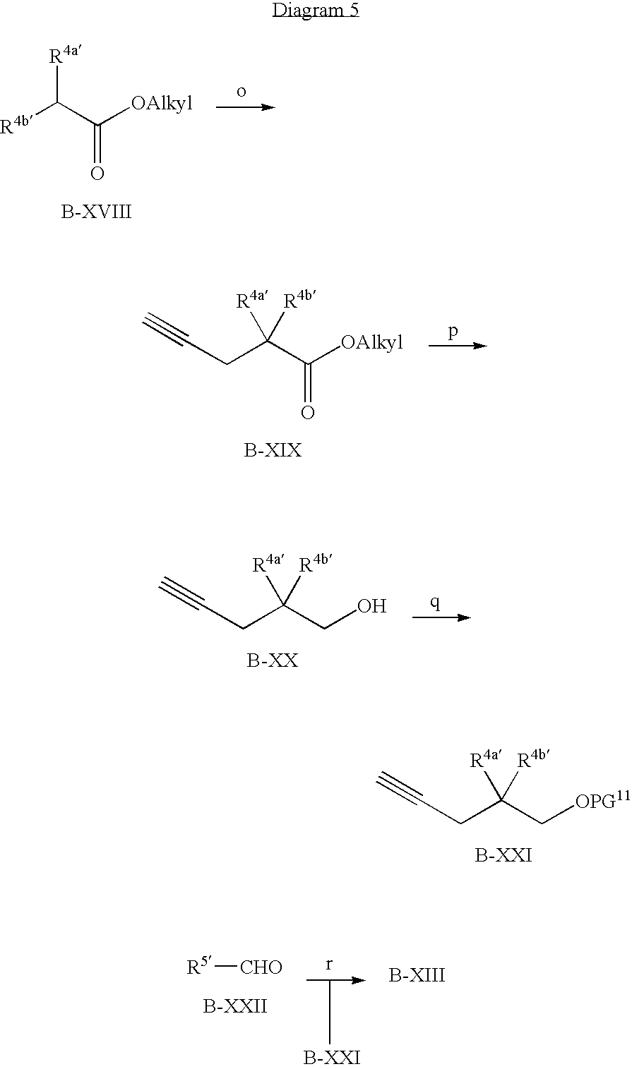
[R4b]C(C([OAlkyl])=O)[R4a].C(CC(C([OAlkyl])=O)([R4a])[R4b])#C.C(CC(CO)([R4a])[R4b])#C.C(CC(C[OPG11])([R4a])[R4b])#C.[R5][CHO]
